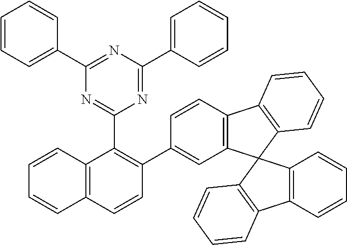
N1=C(C2=CC=CC=C2)N=C(C2=CC=CC=C2)N=C1C1=C(C2=CC3=C(C=C2)C2=C(C34C3=C(C5=C4C=CC=C5)C=CC=C3)C=CC=C2)C=CC2=C1C=CC=C2
